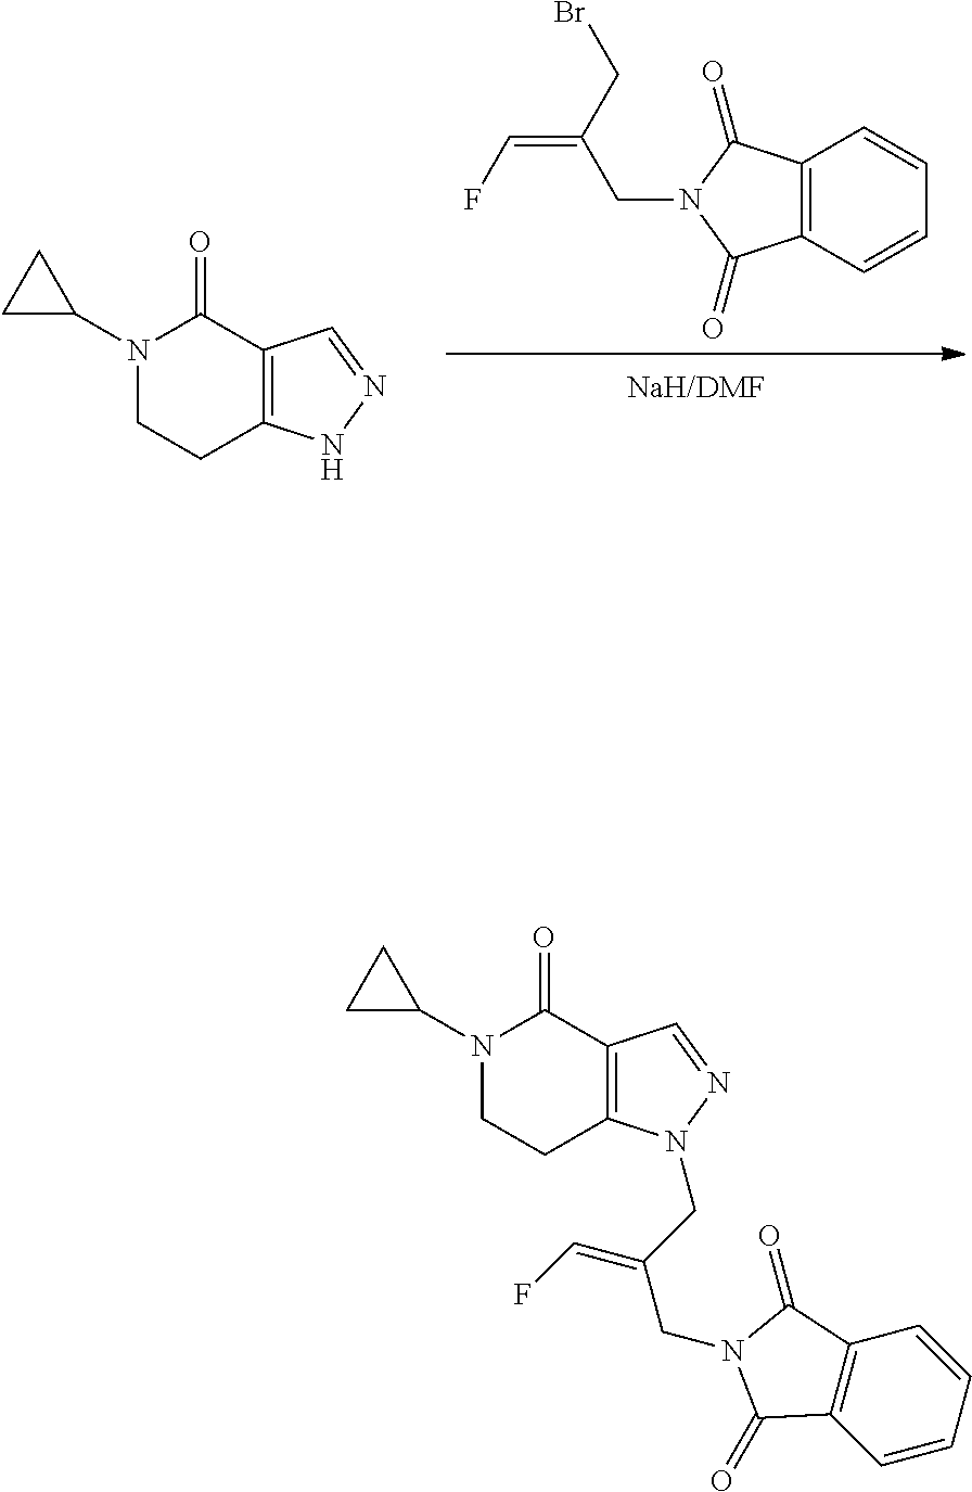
C12=C(C=CC=C1)C(=O)N(CC(=CF)CBr)C2=O.N1(C2CC2)CCC2=C(C1=O)C=NN2.N1(C2CC2)CCC2=C(C1=O)C=NN2CC(CN1C(=O)C2=C(C1=O)C=CC=C2)=CF
